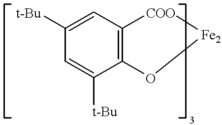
C1=C([t-Bu])C2=C(C=C1[t-Bu])[COO][Fe2]O2
